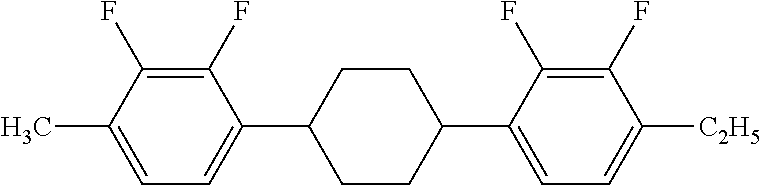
C1(F)=C(F)C(C)=CC=C1C1CCC(C2=CC=C([C2H5])C(F)=C2F)CC1
